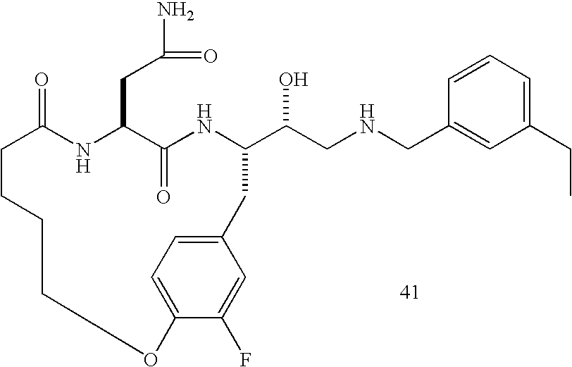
C1=CC=C(CC)C=C1CNCC(O)C1NC(=O)C(CC(N)=O)NC(=O)CCCCOC2=CC=C(C1)C=C2F
